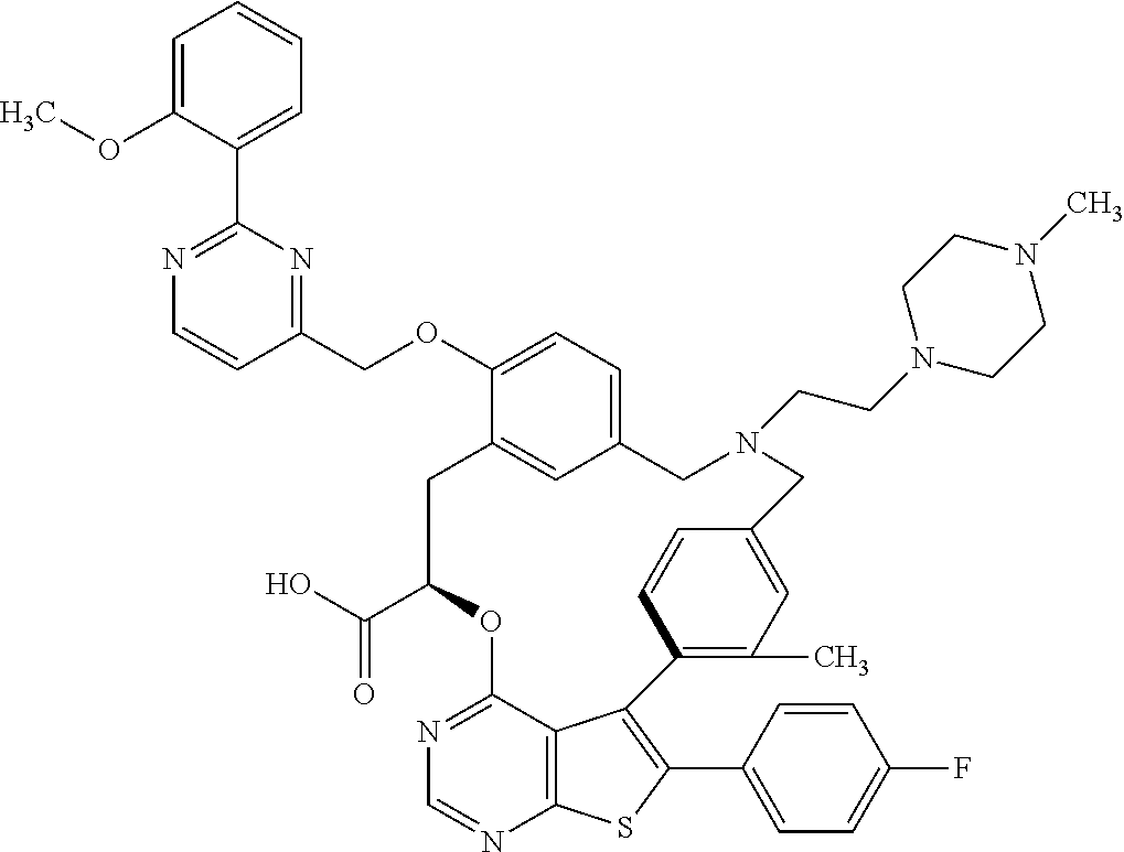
C1(C(O)=O)OC2=NC=NC3=C2C(=C(C2=CC=C(F)C=C2)S3)C2=C(C)C=C(C=C2)CN(CCN2CCN(C)CC2)CC2=CC=C(OCC3=NC(C4=CC=CC=C4OC)=NC=C3)C(=C2)C1
